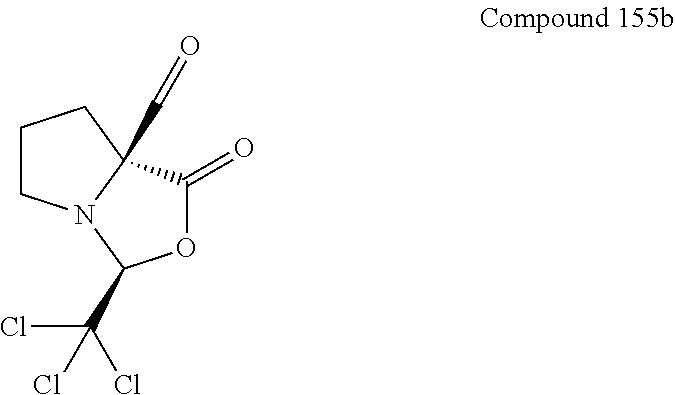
C1CN2C(C=O)(C1)C(=O)OC2C(Cl)(Cl)Cl
